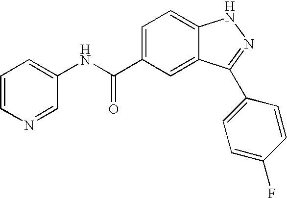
C1(C(NC2=CC=CN=C2)=O)=CC=C2C(=C1)C(C1=CC=C(F)C=C1)=NN2
